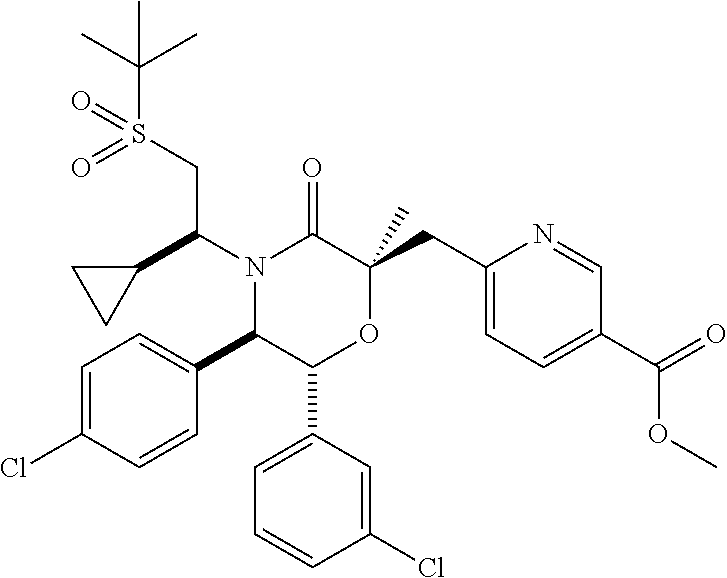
N1(C(C2CC2)CS(C(C)(C)C)(=O)=O)C(C2=CC=C(Cl)C=C2)C(C2=CC=CC(Cl)=C2)OC(CC2=CC=C(C(=O)OC)C=N2)(C)C1=O
